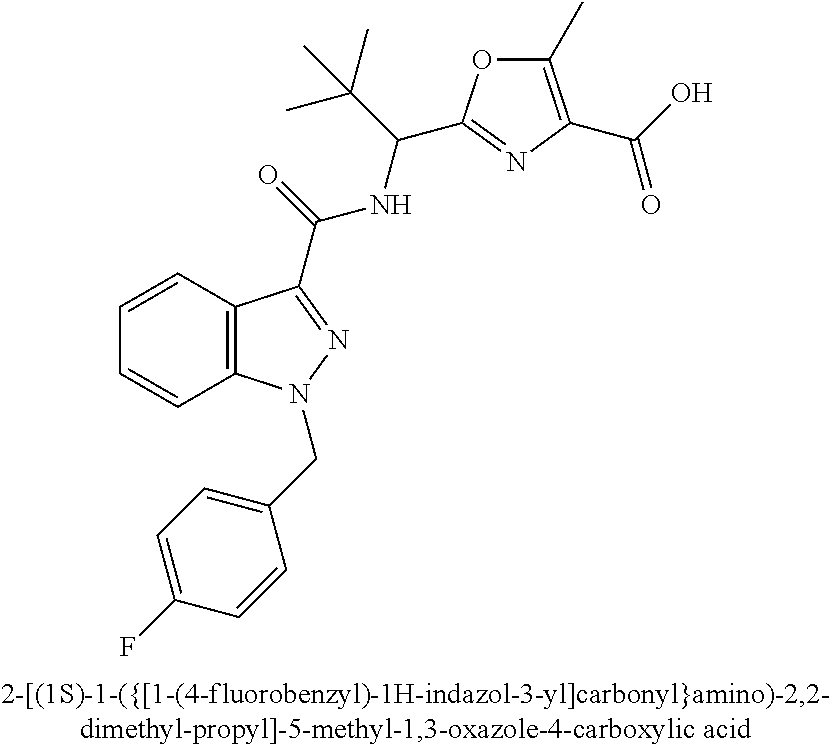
C1=CC2=C(C=C1)N(CC1=CC=C(F)C=C1)N=C2C(NC(C(C)(C)C)C1=NC(C(=O)O)=C(C)O1)=O
